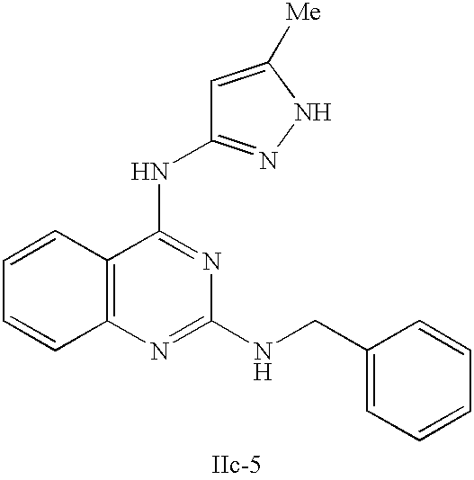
C12=C(N=C(NCC3=CC=CC=C3)N=C1NC1=NNC([Me])=C1)C=CC=C2
